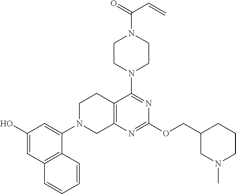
C12=C(N=C(OCC3CN(C)CCC3)N=C1N1CCN(C(=O)C=C)CC1)CN(C1=CC(O)=CC3=C1C=CC=C3)CC2
